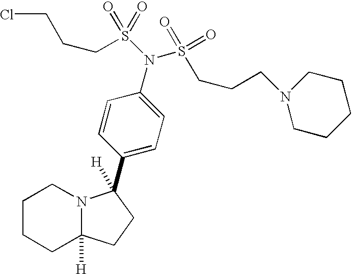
C1=CC(C2([H])N3C([H])(CCCC3)CC2)=CC=C1N(S(CCCCl)(=O)=O)S(CCCN1CCCCC1)(=O)=O
